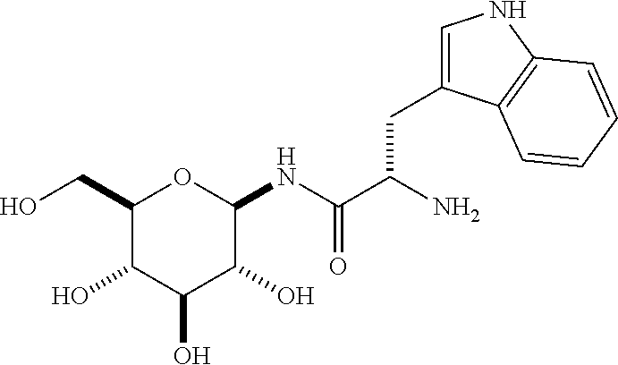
C1(CO)C(O)C(O)C(O)C(NC(C(N)CC2=CNC3=C2C=CC=C3)=O)O1
